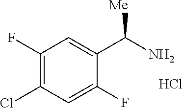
C1(F)=C(Cl)C=C(F)C(C(N)[Me])=C1.Cl
